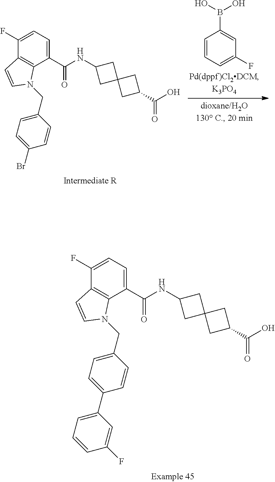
C1(F)=CC=C(C(NC2CC3(C2)CC(C(O)=O)C3)=O)C2=C1C=CN2CC1=CC=C(Br)C=C1.C1=CC=C(F)C=C1B(O)O.C1(F)=CC=C(C(NC2CC3(C2)CC(C(O)=O)C3)=O)C2=C1C=CN2CC1=CC=C(C2=CC=CC(F)=C2)C=C1
